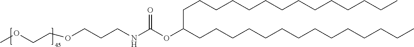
C(C(CCCCCCCCCCCCCC)OC(NCCCOCCOC)=O)CCCCCCCCCCCCC
